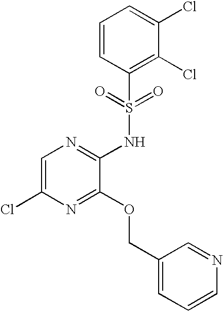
C1=C(Cl)N=C(OCC2=CC=CN=C2)C(NS(C2=C(Cl)C(Cl)=CC=C2)(=O)=O)=N1
